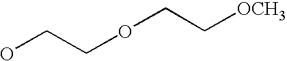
C(COCC[OCH3])O
